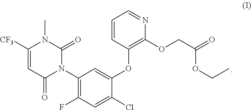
C1([CF3])=CC(=O)N(C2=C(F)C=C(Cl)C(OC3=C(OCC(=O)OCC)N=CC=C3)=C2)C(=O)N1C
